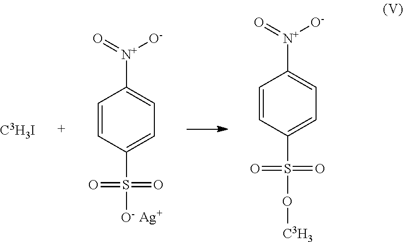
C1=CC(S([O-])(=O)=O)=CC=C1[N+](=O)[O-].[Ag].C1=CC(S(O[C3H3])(=O)=O)=CC=C1[N+](=O)[O-].[C3H3I]
